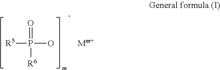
[R5]P(O)(=O)[R6].[Mm+]
